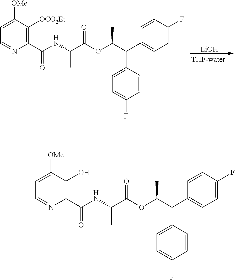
C1=CC(C(C(OC(C(NC(C2=C(O)C([OMe])=CC=N2)=O)C)=O)C)C2=CC=C(F)C=C2)=CC=C1F.C1=CC(C(C(OC(C(NC(C2=C([OCO2Et])C([OMe])=CC=N2)=O)C)=O)C)C2=CC=C(F)C=C2)=CC=C1F.[LiOH]
